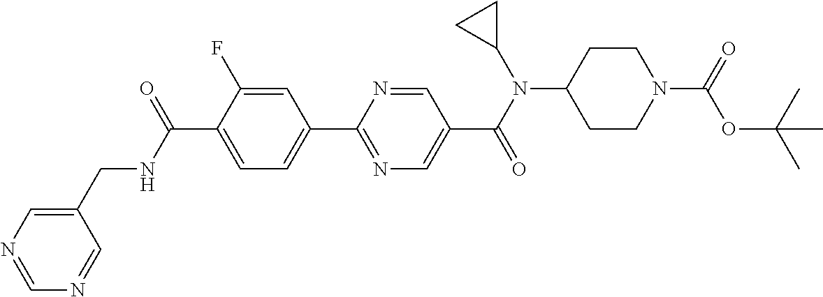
C1(C(NCC2=CN=CN=C2)=O)=CC=C(C2=NC=C(C(N(C3CC3)C3CCN(C(=O)OC(C)(C)C)CC3)=O)C=N2)C=C1F
